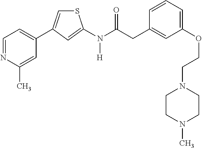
C1=NC(C)=CC(C2=CSC(N(C(CC3=CC(OCCN4CCN(C)CC4)=CC=C3)=O)[H])=C2)=C1
